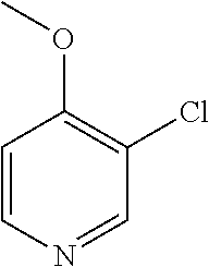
C1=CN=CC(Cl)=C1OC
